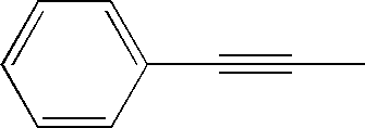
C1=CC(C#CC)=CC=C1
